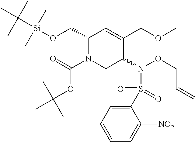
C1(CO[Si](C(C)(C)C)(C)C)N(C(OC(C)(C)C)=O)CC(N(S(C2=CC=CC=C2[NO2])(=O)=O)OCC=C)C(COC)=C1
